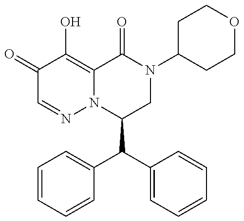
C1(C(C2=CC=CC=C2)C2=CC=CC=C2)CN(C2CCOCC2)C(=O)C2=C(O)C(=O)C=NN12
